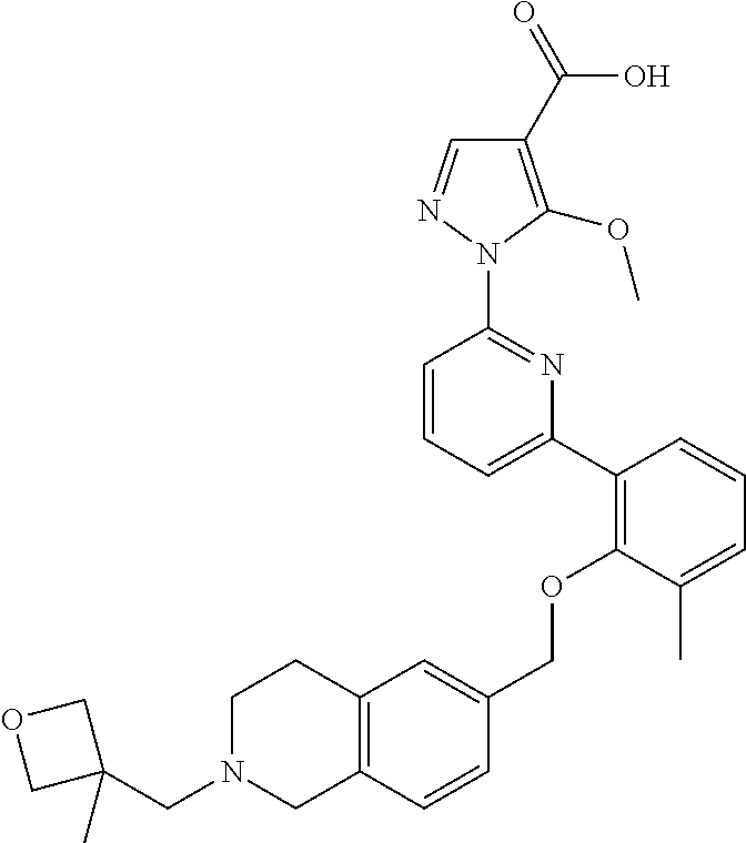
C1(C2=C(OCC3=CC4=C(C=C3)CN(CC3(C)COC3)CC4)C(C)=CC=C2)=CC=CC(N2N=CC(C(=O)O)=C2OC)=N1
